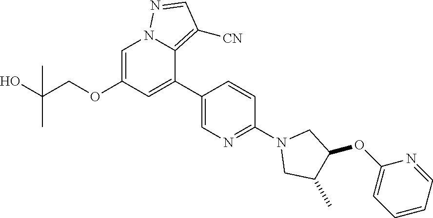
C1=C(OCC(O)(C)C)C=C(C2=CN=C(N3CC(OC4=CC=CC=N4)C(C)C3)C=C2)C2=C([CN])C=NN12
